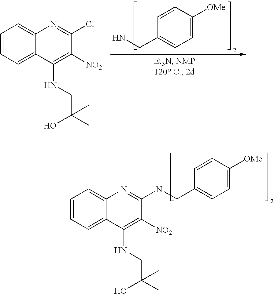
C1=C([OMe])C=CC(CN)=C1.C1=CC=C2C(=C1)N=C(Cl)C([NO2])=C2NCC(C)(O)C.C1=CC=C2C(=C1)N=C(NCC1=CC=C([OMe])C=C1)C([NO2])=C2NCC(C)(O)C
